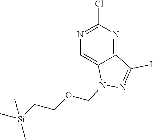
N1=C(Cl)N=C2C(=C1)N(COCC[Si](C)(C)C)N=C2I
